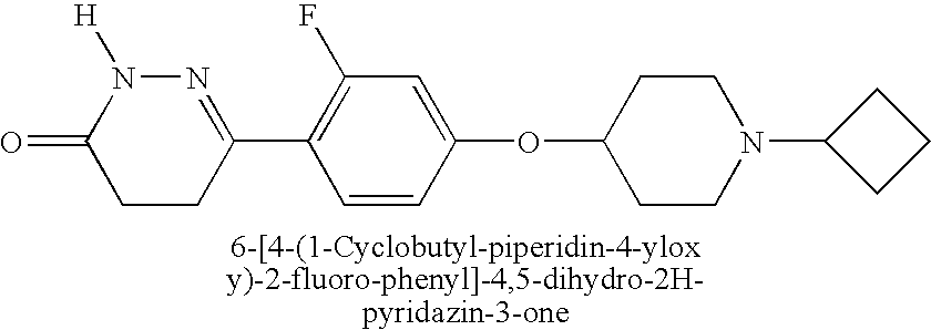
C1(C2=NN([H])C(=O)CC2)=C(F)C=C(OC2CCN(C3CCC3)CC2)C=C1
